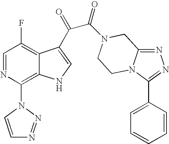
C1=NC(N2N=NC=C2)=C2C(=C1F)C(C(=O)C(=O)N1CC3=NN=C(C4=CC=CC=C4)N3CC1)=CN2
